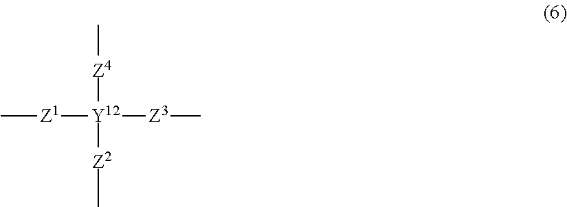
C[Z1][Y12]([Z3]C)([Z2]C)[Z4]C
